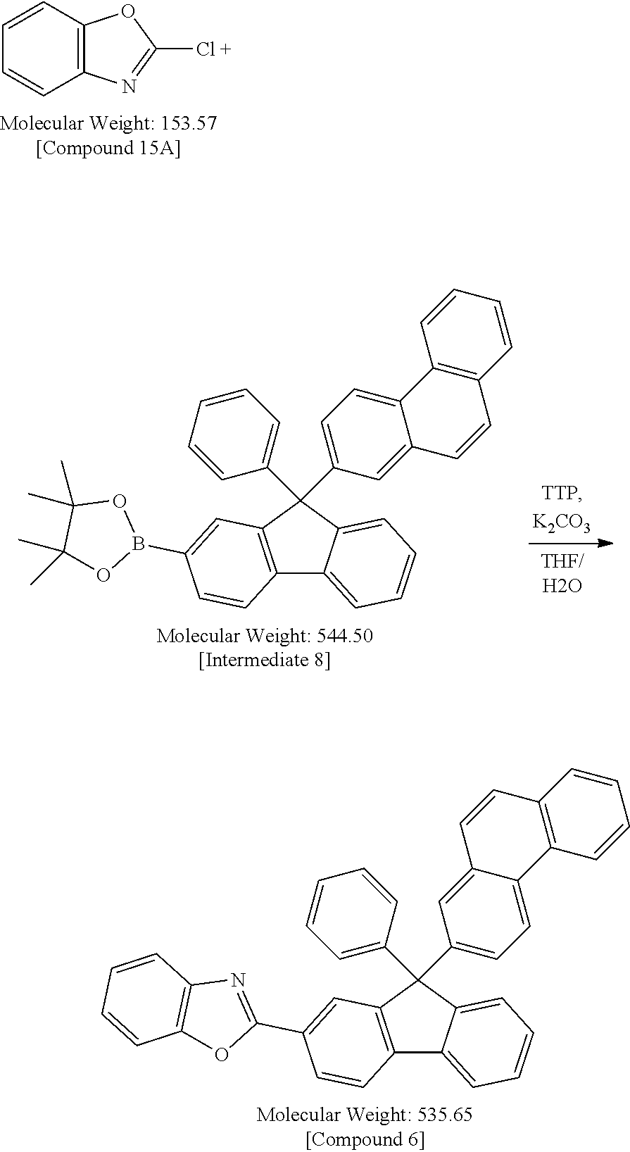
C1=CC2=C(C=C1)N=C([Cl +])O2.C12=C(C(C3=CC=CC=C3)(C3=CC=C4C(=C3)C=CC3=C4C=CC=C3)C3=CC=CC=C13)C=C(B1OC(C)(C)C(C)(C)O1)C=C2.C12=C(C(C3=CC=CC=C3)(C3=CC=C4C(=C3)C=CC3=C4C=CC=C3)C3=CC=CC=C13)C=C(C1=NC3=C(O1)C=CC=C3)C=C2
